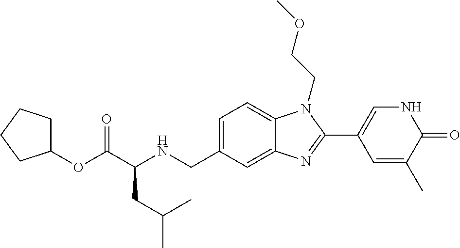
C1(OC(C(NCC2=CC=C3C(=C2)N=C(C2=CNC(=O)C(C)=C2)N3CCOC)CC(C)C)=O)CCCC1
